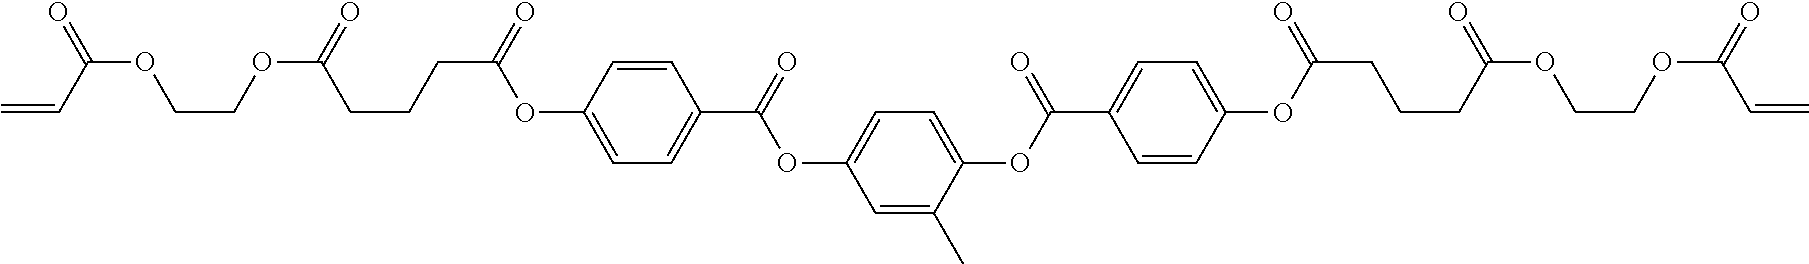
C1=CC(OC(CCCC(OCCOC(C=C)=O)=O)=O)=CC=C1C(OC1=CC=C(OC(C2=CC=C(OC(=O)CCCC(=O)OCCOC(C=C)=O)C=C2)=O)C(C)=C1)=O
